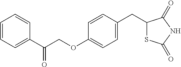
C1=CC=C(C(COC2=CC=C(CC3SC(=O)NC3=O)C=C2)=O)C=C1
